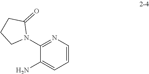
C1=CN=C(N2C(=O)CCC2)C(N)=C1
